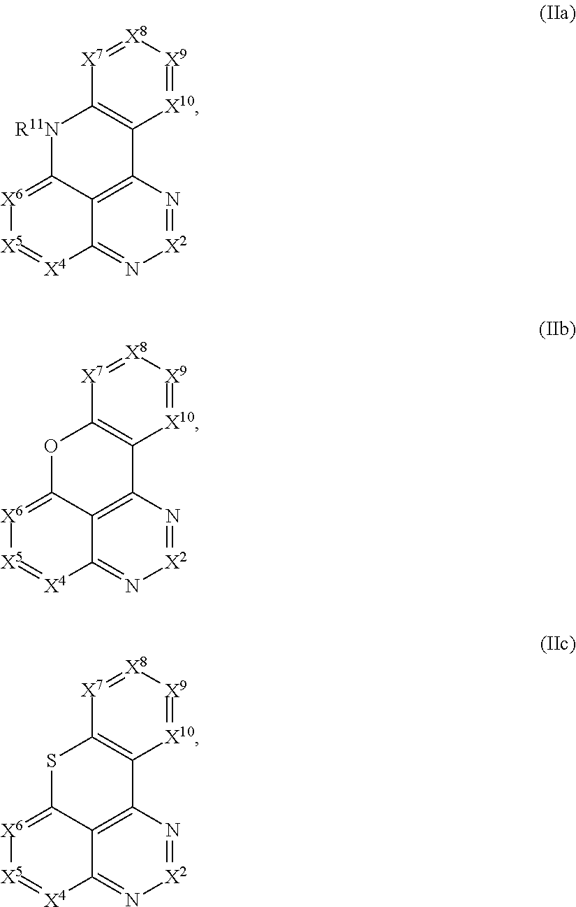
C12=C3N=[X2]N=C1[X4]=[X5][X6]=C2[R11N]C1=C3[X10]=[X9][X8]=[X7]1.C12=C3N=[X2]N=C1[X4]=[X5][X6]=C2OC1=C3[X10]=[X9][X8]=[X7]1.C12=C3N=[X2]N=C1[X4]=[X5][X6]=C2SC1=C3[X10]=[X9][X8]=[X7]1
